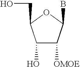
C1(O)C([OMOE])C(B)OC1CO
